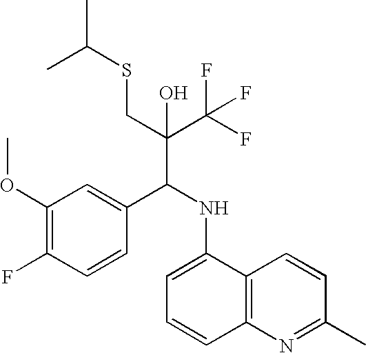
C1(OC)=C(F)C=CC(C(NC2=CC=CC3=C2C=CC(C)=N3)C(C(F)(F)F)(CSC(C)C)O)=C1
